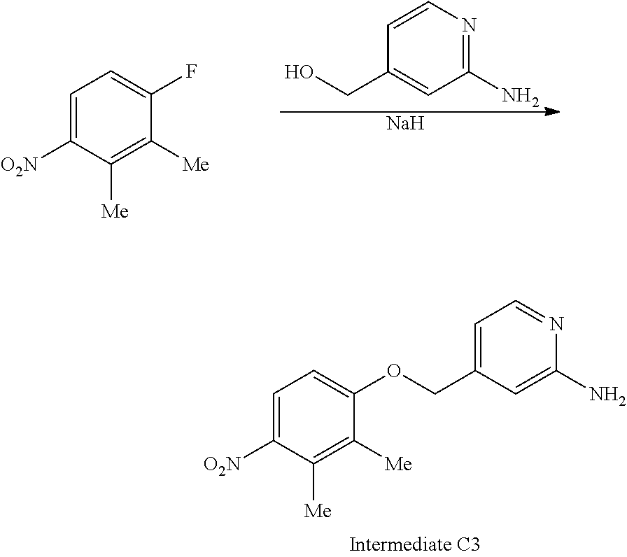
C1=C([O2N])C([Me])=C([Me])C(OCC2=CC=NC(N)=C2)=C1.N1=C(N)C=C(CO)C=C1.C1=C([O2N])C([Me])=C([Me])C(F)=C1.[Na]
